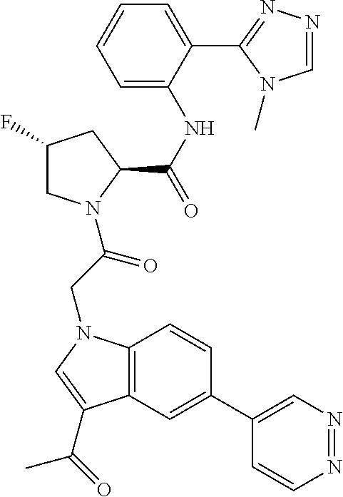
C12=C(C=C(C3=CN=NC=C3)C=C1)C(C(C)=O)=CN2CC(=O)N1CC(F)CC1C(=O)NC1=CC=CC=C1C1=NN=CN1C
